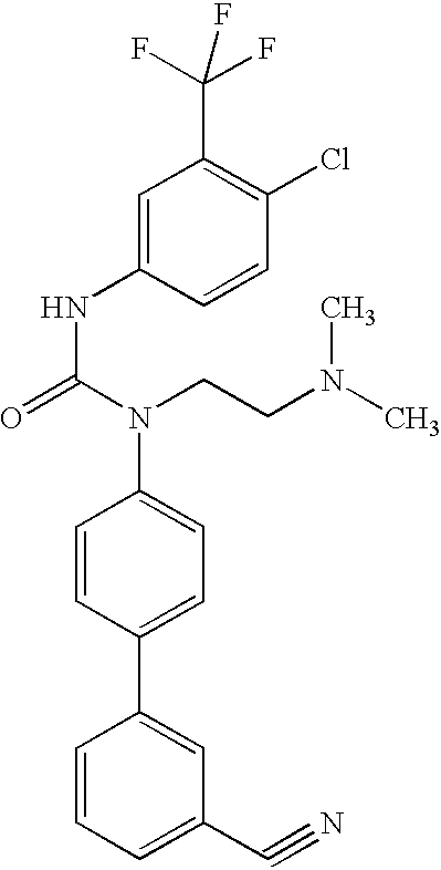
C(N(CCN(C)C)C1=CC=C(C2=CC(C#N)=CC=C2)C=C1)(NC1=CC(C(F)(F)F)=C(Cl)C=C1)=O
